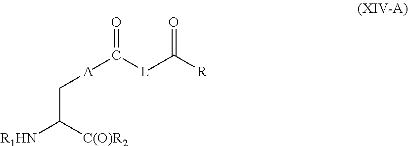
C(C([R1HN])[C(O)R2])[A]C(=O)[L]C(=O)[R]
